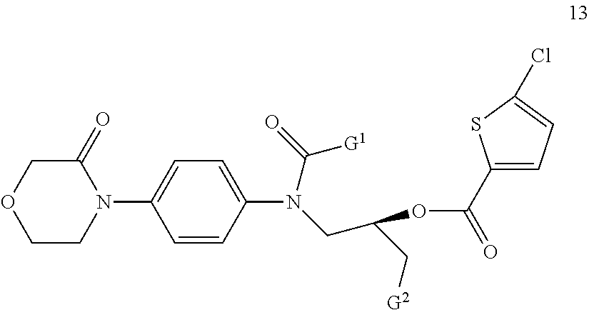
C1CN(C2=CC=C(N(CC(C[G2])OC(C3=CC=C(Cl)S3)=O)C([G1])=O)C=C2)C(=O)CO1
